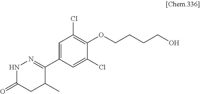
N1C(=O)CC(C)C(C2=CC(Cl)=C(OCCCCO)C(Cl)=C2)=N1
